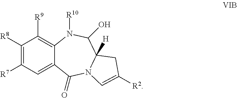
C1([R8])=C([R7])C=C2C(=C1[R9])N([R10])C(O)C1([H])N(C2=O)C=C([R2])C1
